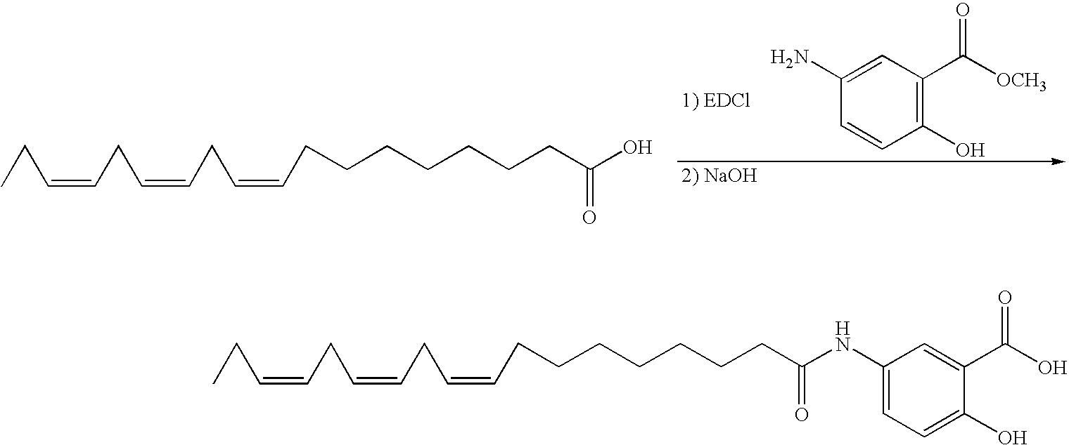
C(CCCCCCC(O)=O)C=CCC=CCC=CCC.C1(C([OCH3])=O)=C(O)C=CC(N)=C1.C(CCCCCCC(NC1=CC=C(O)C(C(O)=O)=C1)=O)C=CCC=CCC=CCC
